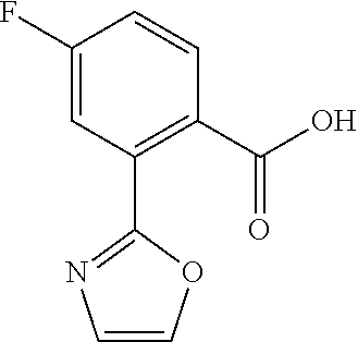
C1(F)=CC(C2=NC=CO2)=C(C(O)=O)C=C1
